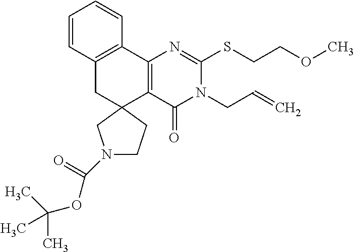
C1=CC2=C(C=C1)C1=C(C3(C2)CN(C(=O)OC(C)(C)C)CC3)C(=O)N(CC=C)C(SCCOC)=N1
